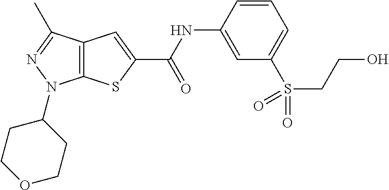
C12=C(C(C)=NN1C1CCOCC1)C=C(C(NC1=CC(S(=O)(CCO)=O)=CC=C1)=O)S2
